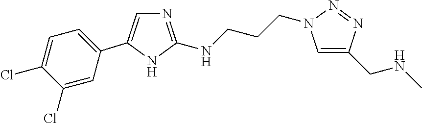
N1=C(NCCCN2C=C(CNC)N=N2)NC(C2=CC=C(Cl)C(Cl)=C2)=C1
